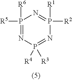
P1([R6])([R5])=NP([R4])([R3])=NP([R2])([R1])=N1
